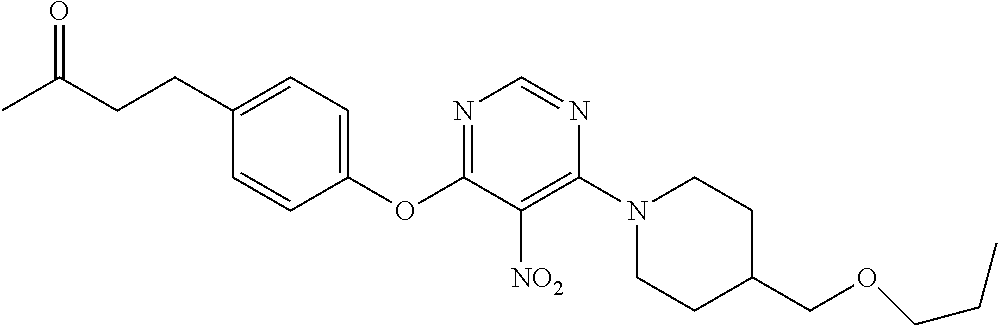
C1(OC2=NC=NC(N3CCC(COCCC)CC3)=C2[NO2])=CC=C(CCC(C)=O)C=C1
